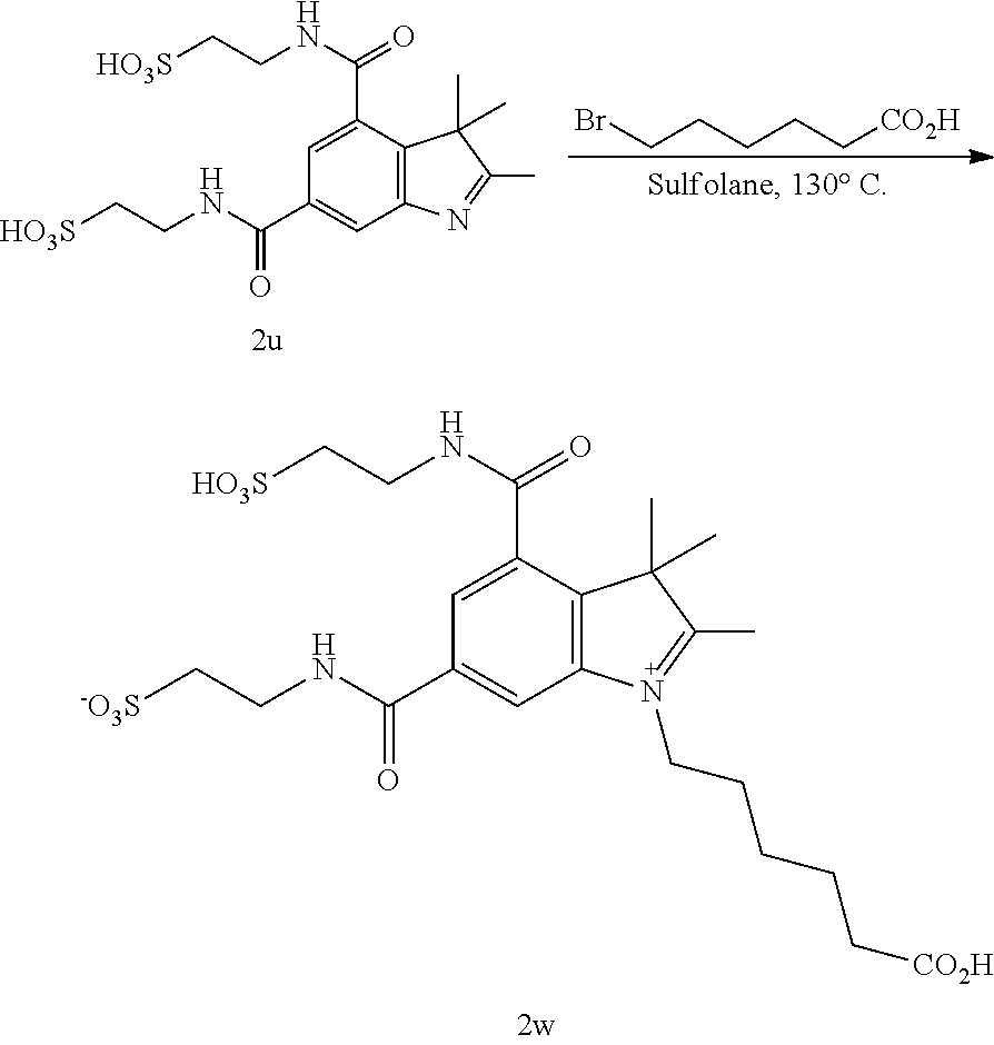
BrCCCCC[CO2H].C1=C(C(=O)NCC[HO3S])C2=C(C=C1C(NCC[HO3S])=O)N=C(C)C2(C)C.C1=C(C(=O)NCC[HO3S])C2=C(C=C1C(NCC[-O3S])=O)N(CCCCC[CO2H])=C(C)C2(C)C
